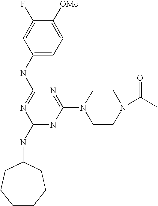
C1(NC2=NC(NC3CCCCCC3)=NC(N3CCN(C(C)=O)CC3)=N2)=CC=C([OMe])C(F)=C1
